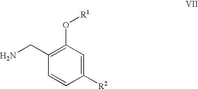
C1(CN)=C(O[R1])C=C([R2])C=C1
